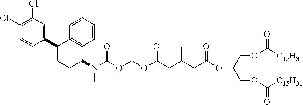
O(C(=O)CC(CC(OC(COC([C15H31])=O)COC([C15H31])=O)=O)C)C(OC(N(C1C2=C(C(C3=CC(Cl)=C(Cl)C=C3)CC1)C=CC=C2)C)=O)C
